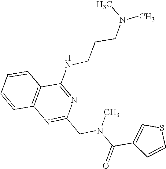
C1=CC2=C(C=C1)C(NCCCN(C)C)=NC(CN(C(C1=CSC=C1)=O)C)=N2
